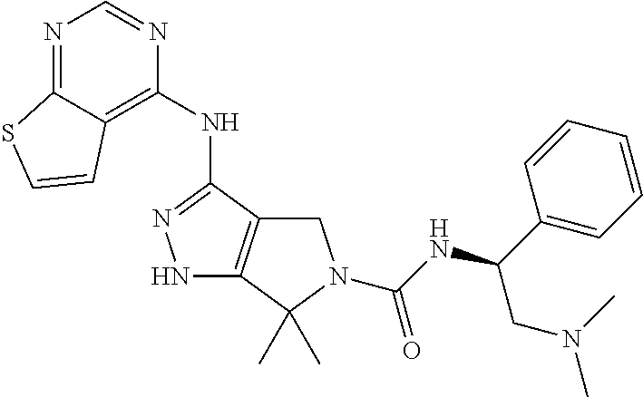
N1C2=C(C(NC3=C4C(=NC=N3)SC=C4)=N1)CN(C(=O)NC(CN(C)C)C1=CC=CC=C1)C2(C)C
